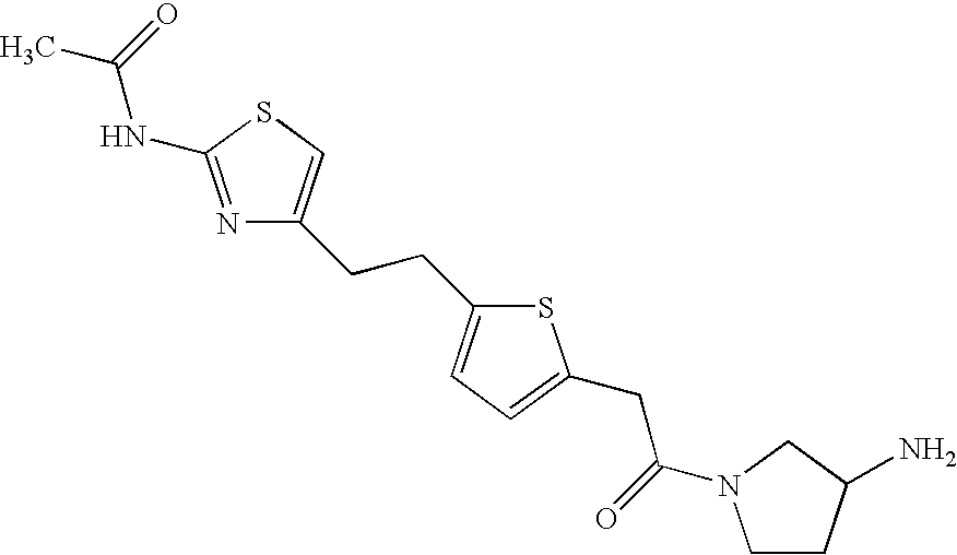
N1=C(NC(C)=O)SC=C1CCC1=CC=C(CC(=O)N2CCC(N)C2)S1
